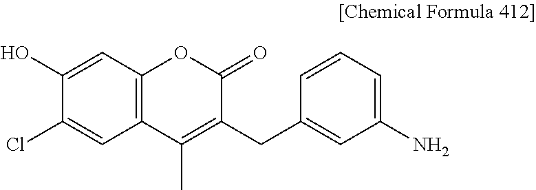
C12=C(C=C(O)C(Cl)=C1)OC(=O)C(CC1=CC(N)=CC=C1)=C2C
